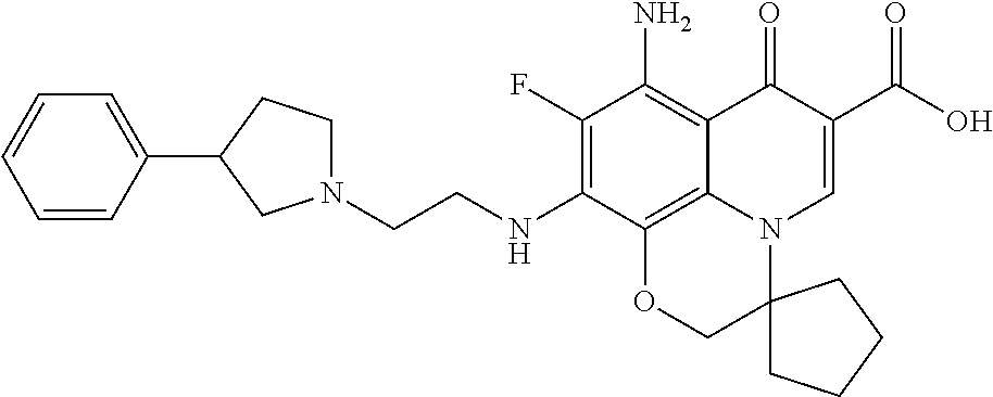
C1(F)=C(NCCN2CCC(C3=CC=CC=C3)C2)C2=C3C(=C1N)C(=O)C(C(=O)O)=CN3C1(CO2)CCCC1
